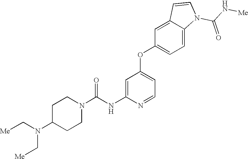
C1=C(NC(N2CCC(N(C[Me])C[Me])CC2)=O)N=CC=C1OC1=CC=C2C(=C1)C=CN2C(N[Me])=O
